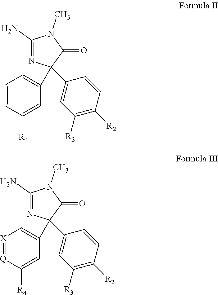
C1(N)=NC(C2=CC([R3])=C([R2])C=C2)(C2=CC=CC([R4])=C2)C(=O)N1C.C1(N)=NC(C2=CC([R3])=C([R2])C=C2)(C2=C[X]=[Q]C([R4])=C2)C(=O)N1C
